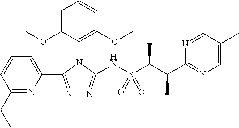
C1=CC=C(C2=NN=C(NS(C(C(C3=NC=C(C)C=N3)C)C)(=O)=O)N2C2=C(OC)C=CC=C2OC)N=C1CC
